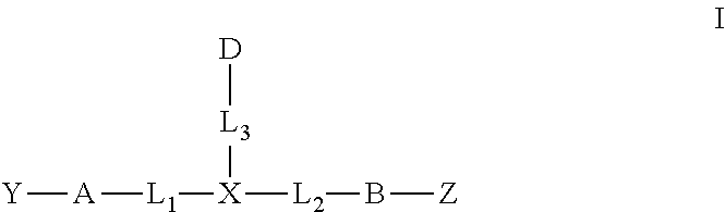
[Y][A][L1][X]([L3][D])[L2]B[Z]
